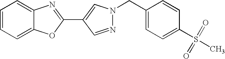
N1=CC(C2=NC3=CC=CC=C3O2)=CN1CC1=CC=C(S(C)(=O)=O)C=C1
